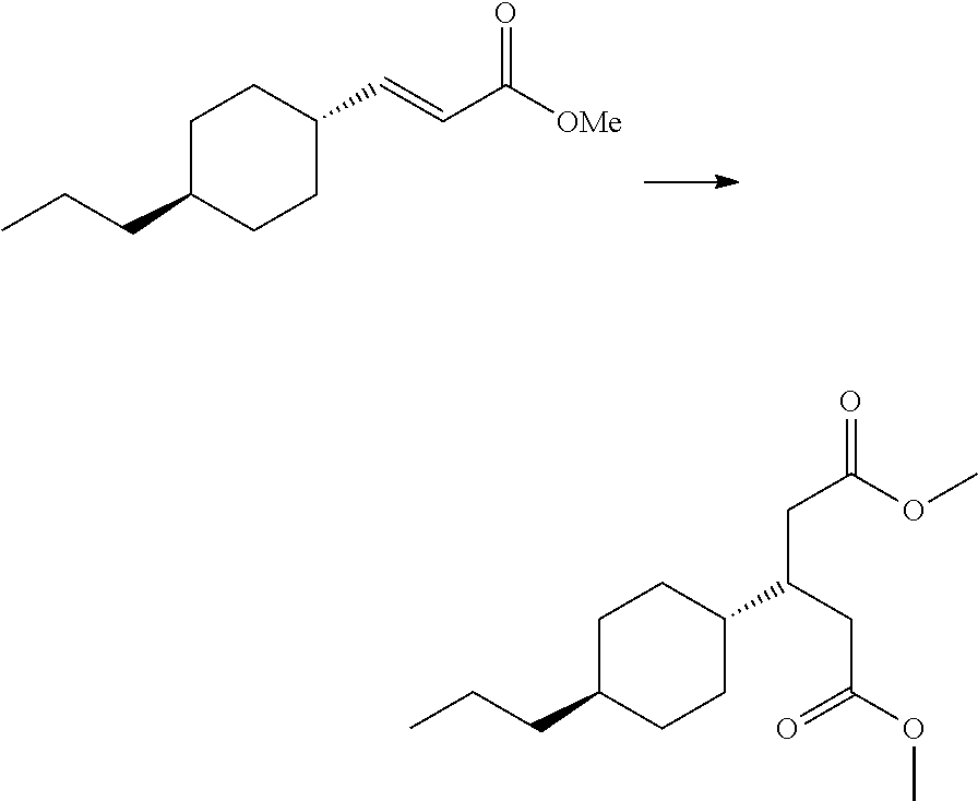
C1C(CCC)CCC(C=CC([OMe])=O)C1.C1C(CCC)CCC(C(CC(OC)=O)CC(=O)OC)C1
